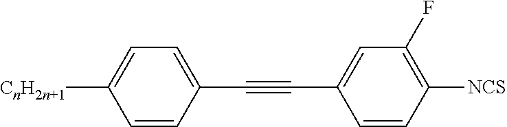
C1=CC(C#CC2=CC(F)=C([NCS])C=C2)=CC=C1[CnH2n+1]
